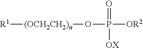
[R1][(OCH2CH2)n]OP([OX])(=O)[OR2]
